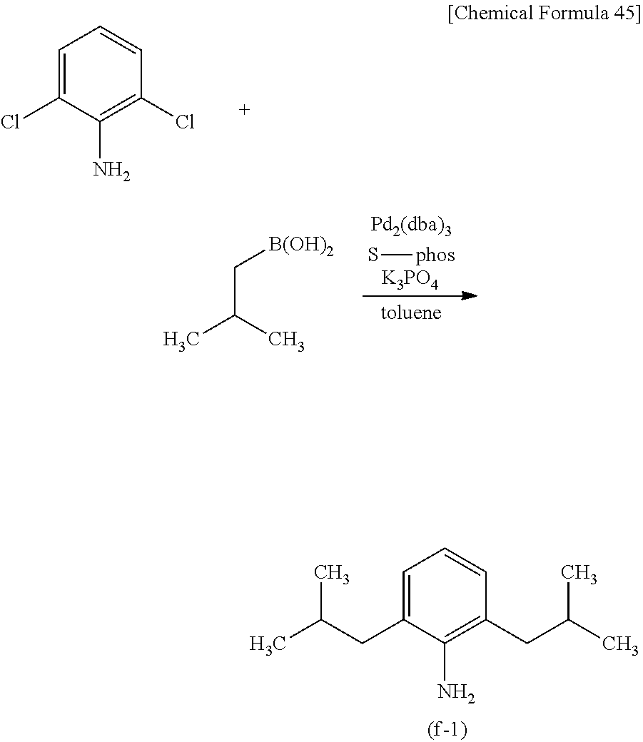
C1=C(CC(C)C)C(N)=C(CC(C)C)C=C1.C1=C(Cl)C(N)=C(Cl)C=C1.S[phos].[K3PO4].C(C(C)C)[B(OH)2]
